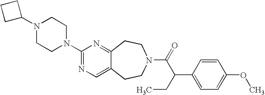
C1C(N2CCN(C3=NC=C4C(=N3)CCN(C(=O)C(CC)C3=CC=C(OC)C=C3)CC4)CC2)CC1
